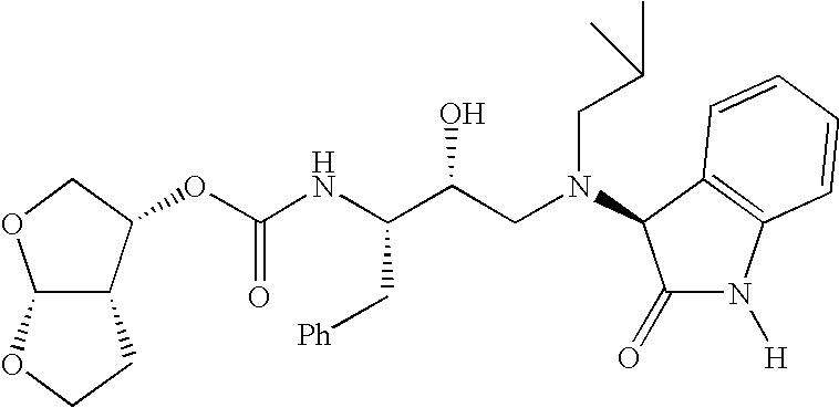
C12C(C(OC(NC(C(CN(CC(C)C)C3C(=O)N([H])C4=C3C=CC=C4)O)C[Ph])=O)CO1)CCO2
